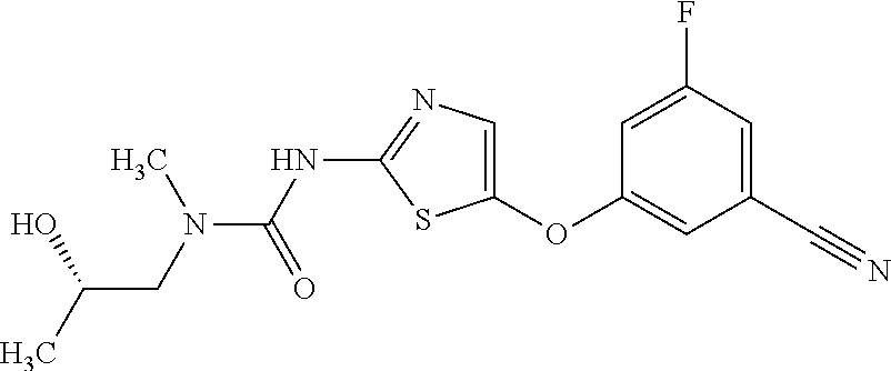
C1=C(F)C=C(C#N)C=C1OC1=CN=C(NC(=O)N(CC(C)O)C)S1
